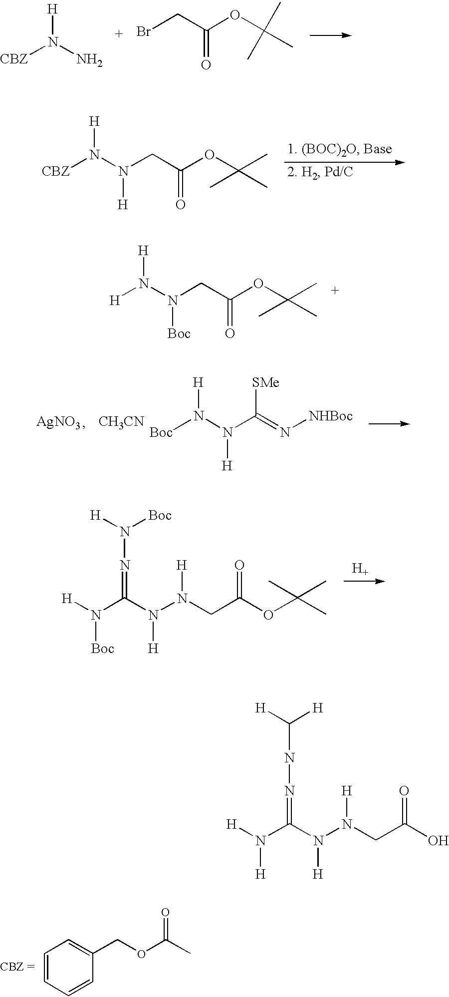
BrCC(OC(C)(C)C)=O.[CBZ]N(N)[H].N(CC(OC(C)(C)C)=O)(N([CBZ])[H])[H].[AgNO3].[CH3CN].N(C(=N[NHBoc])[SMe])(N([Boc])[H])[H].N(N(CC(=O)OC(C)(C)C)[H])(C(N([H])[Boc])=NN([H])[Boc])[H].[H].N(CC(OC(C)(C)C)=O)(N([H])[H])[Boc].N(N(CC(=O)O)[H])(C(N([H])[H])=NNC([H])[H])[H].C1=CC=CC(COC(C)=O)=C1
